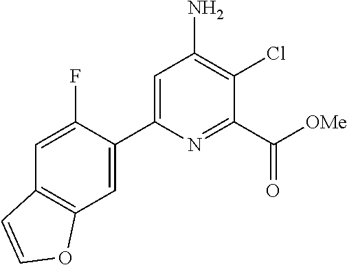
C1=C(C2=CC3=C(C=C2F)C=CO3)N=C(C([OMe])=O)C(Cl)=C1N
